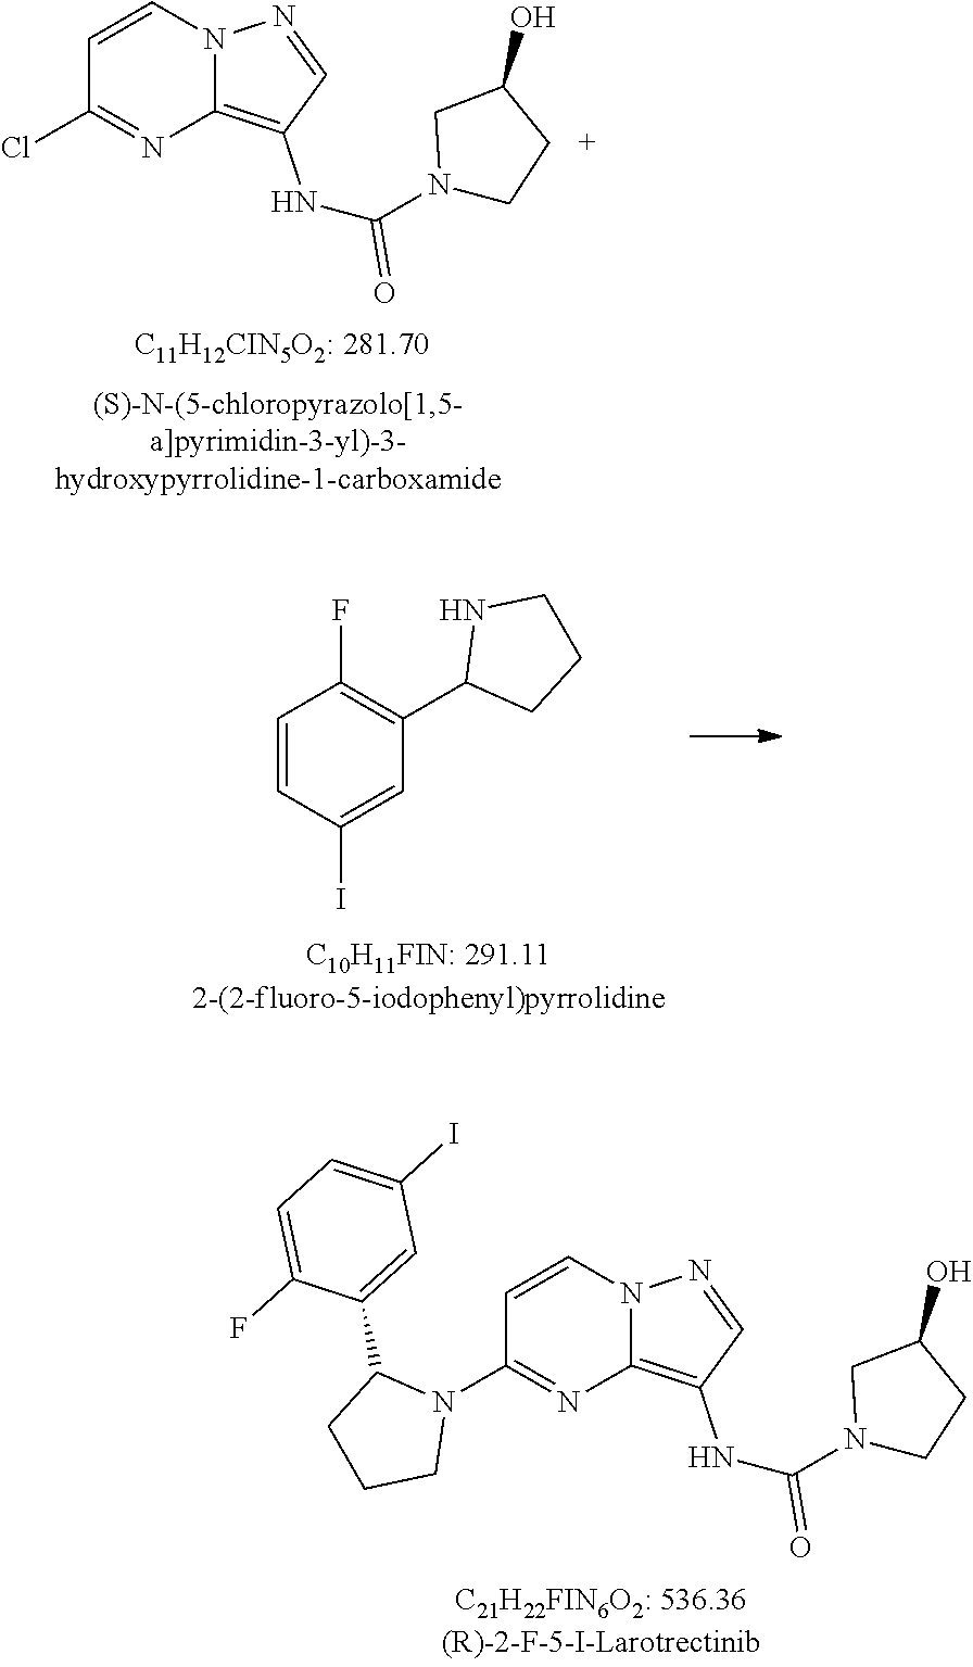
C1=CN2C(=C(NC(N3CCC(O)C3)=O)C=N2)N=C1N1C(C2=CC(I)=CC=C2F)CCC1.C1=CN2C(=C(NC(N3CCC(O)C3)=O)C=N2)N=C1Cl.C1=CC(I)=CC(C2CCCN2)=C1F
